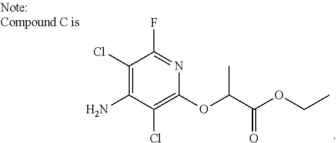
C1(Cl)=C(N)C(Cl)=C(OC(C(OCC)=O)C)N=C1F
